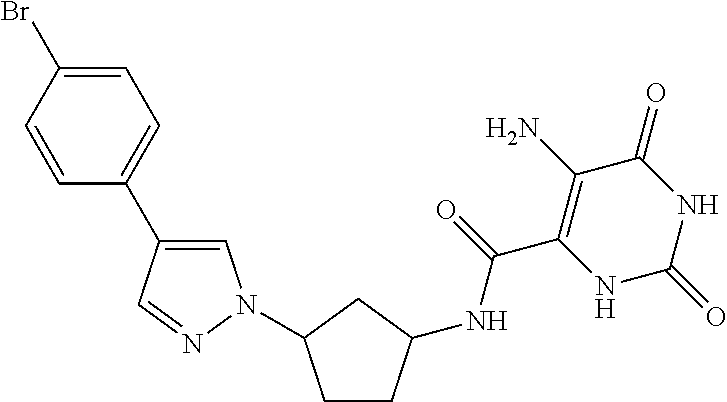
C(C1=C(N)C(=O)NC(=O)N1)(=O)NC1CCC(N2C=C(C3=CC=C(Br)C=C3)C=N2)C1
